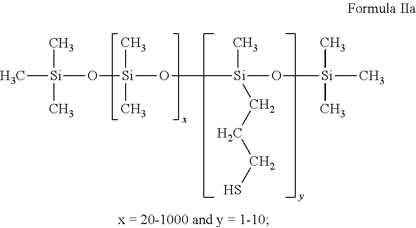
C[Si](C)(O[Si](C)(C)O[Si](C)(CCCS)O[Si](C)(C)C)C
